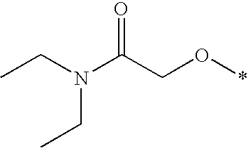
CCN(C(CO*)=O)CC
